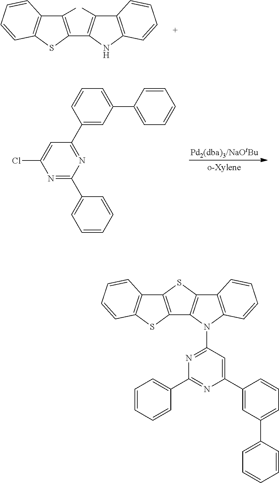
C12=C(C=CC=C1)NC(C1=C(C)C3=C(S1)C=CC=C3)=C2C.C1=CC=CC=C1C1=CC=CC(C2=NC(C3=CC=CC=C3)=NC(Cl)=C2)=C1.N1=C(N2C3=C(C=CC=C3)C3=C2C2=C(C4=C(C=CC=C4)S2)S3)C=C(C2=CC(C3=CC=CC=C3)=CC=C2)N=C1C1=CC=CC=C1
